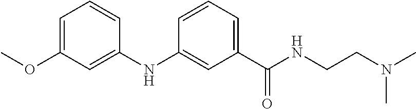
C1=C(OC)C=C(NC2=CC(C(NCCN(C)C)=O)=CC=C2)C=C1
